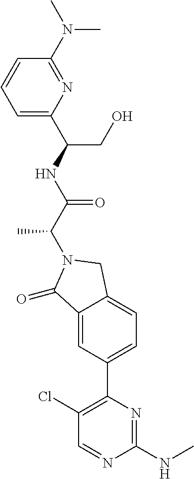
C1(=O)C2=CC(C3=C(Cl)C=NC(NC)=N3)=CC=C2CN1C(C(NC(CO)C1=CC=CC(N(C)C)=N1)=O)C
